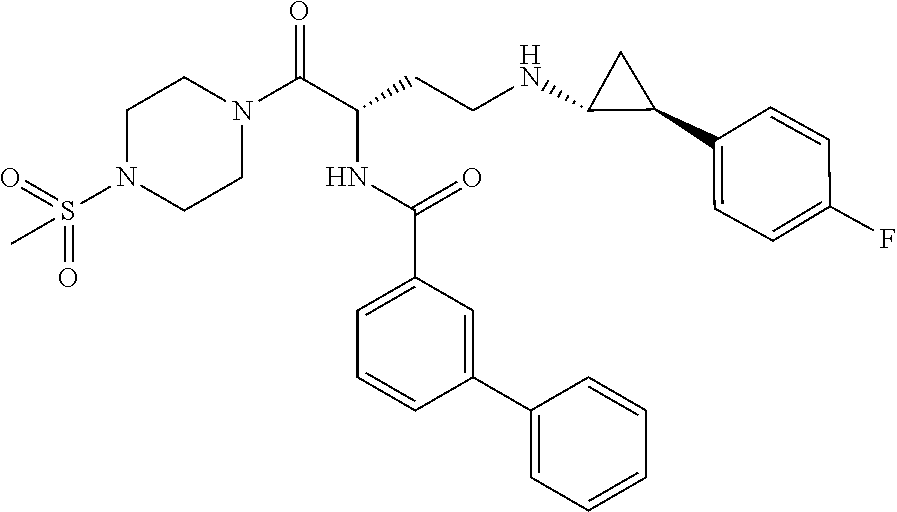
C1N(S(=O)(=O)C)CCN(C(C(CCNC2C(C3=CC=C(F)C=C3)C2)NC(C2=CC=CC(C3=CC=CC=C3)=C2)=O)=O)C1
